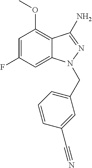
C1=C(F)C=C2C(=C1OC)C(N)=NN2CC1=CC=CC(C#N)=C1
